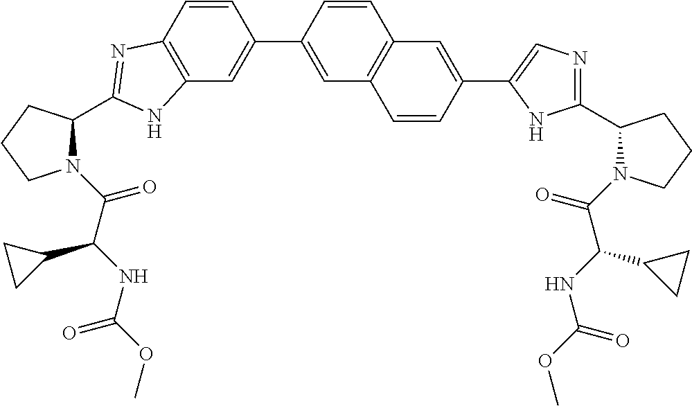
C12=C(C=C(C3=CC4=C(C=C3)C=C(C3=CN=C(C5N(C(=O)C(C6CC6)NC(=O)OC)CCC5)N3)C=C4)C=C1)NC(C1N(C(=O)C(NC(OC)=O)C3CC3)CCC1)=N2
